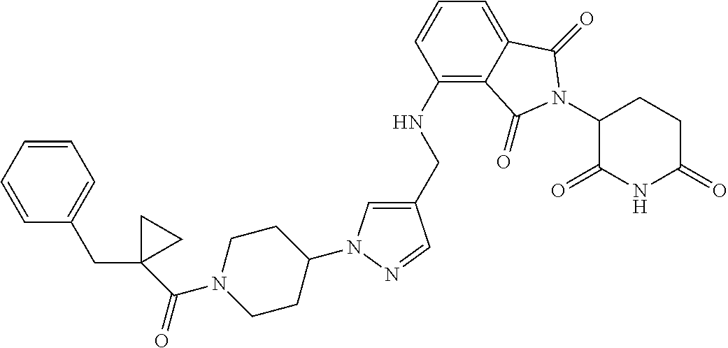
C1(CNC2=C3C(=CC=C2)C(=O)N(C2C(=O)NC(=O)CC2)C3=O)=CN(C2CCN(C(C3(CC4=CC=CC=C4)CC3)=O)CC2)N=C1
